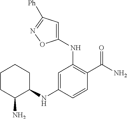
C1(NC2CCCCC2N)=CC(NC2=CC([Ph])=NO2)=C(C(N)=O)C=C1
